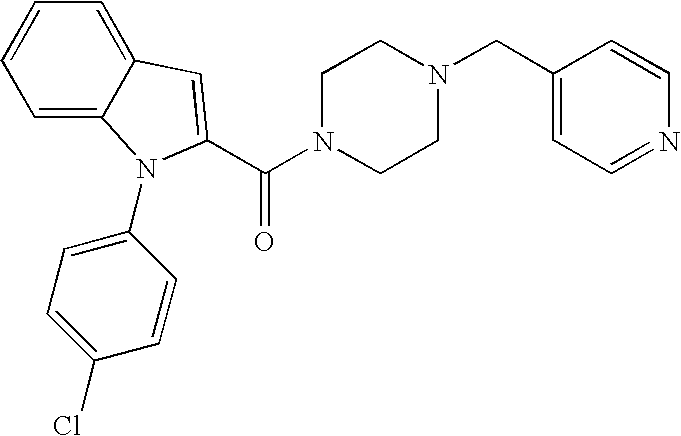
C1=CC=C2C(=C1)C=C(C(N1CCN(CC3=CC=NC=C3)CC1)=O)N2C1=CC=C(Cl)C=C1
